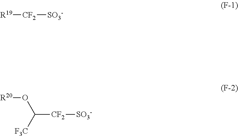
[R19][CF2][SO3-].[R20]OC([F3C])[CF2][SO3-]
